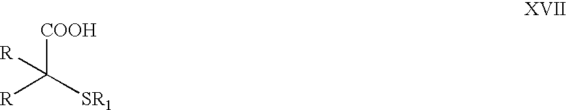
[R]C([SR1])([COOH])[R]
